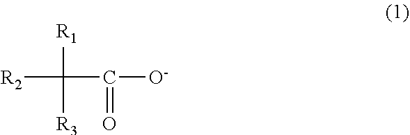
[R1]C([R3])(C([O-])=O)[R2]
